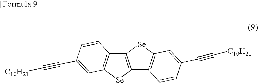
C12=C([Se]C3=C1C=CC(C#C[C10H21])=C3)C1=C([Se]2)C=C(C#C[C10H21])C=C1
